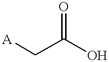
[A]CC(O)=O
